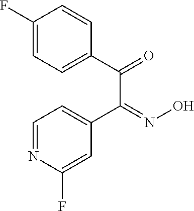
C1=NC(F)=CC(C(C(C2=CC=C(F)C=C2)=O)=NO)=C1
